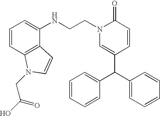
C1(C(C2=CC=CC=C2)C2=CC=CC=C2)=CN(CCNC2=CC=CC3=C2C=CN3CC(O)=O)C(=O)C=C1
